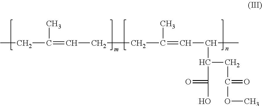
C(C(=CCCCC(=CC(C)C(C(O)=O)CC(=O)OC)C)C)C
